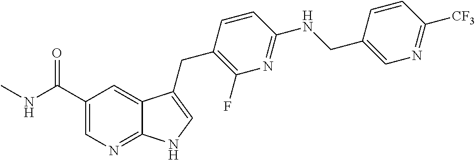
C1(C(NC)=O)=CN=C2C(=C1)C(CC1=C(F)N=C(NCC3=CN=C([CF3])C=C3)C=C1)=CN2
